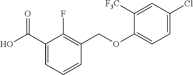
C1(C(O)=O)=CC=CC(COC2=CC=C(Cl)C=C2[F3C])=C1F
